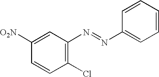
C1=CC(Cl)=C(N=NC2=CC=CC=C2)C=C1[O2N]
